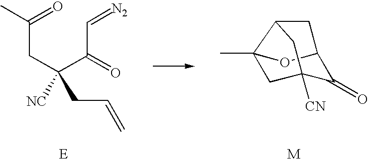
CC(=O)CC([NC])(C(C=[N2])=O)CC=C.C12OC3(C)C(CC([CN])(C1=O)C3)C2.[M]
